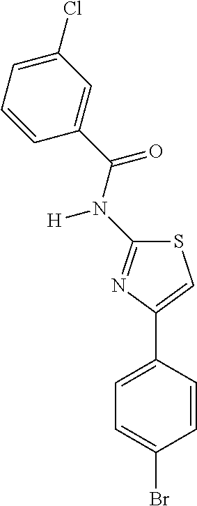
C1=CC(C2=CSC(N(C(C3=CC(Cl)=CC=C3)=O)[H])=N2)=CC=C1Br
